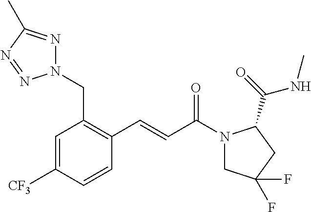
N1(CC2=C(C=CC(=O)N3CC(F)(F)CC3C(=O)NC)C=CC([CF3])=C2)N=C(C)N=N1
